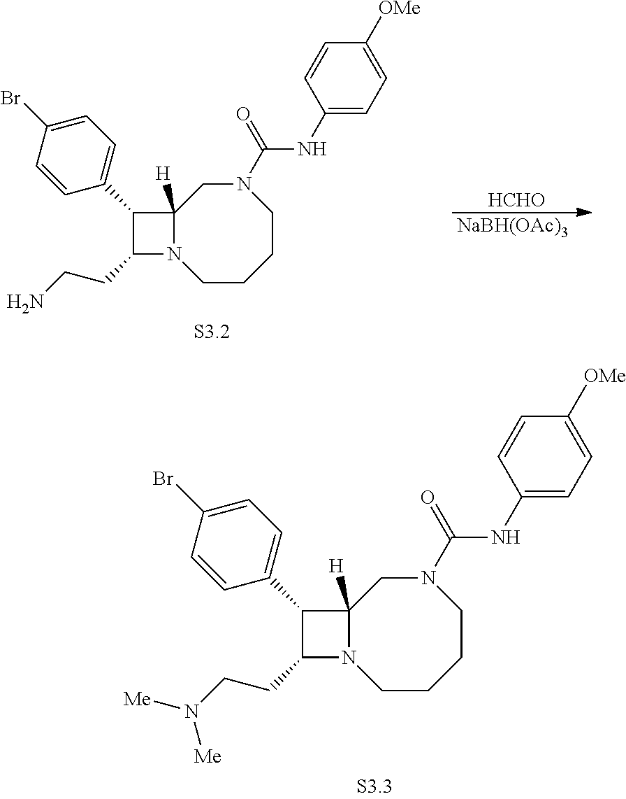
C1(C2=CC=C(Br)C=C2)C(CCN)N2C1([H])CN(C(=O)NC1=CC=C([OMe])C=C1)CCCC2.[HCHO].[NaBH(OAc)3].C1(C2=CC=C(Br)C=C2)C(CCN([Me])[Me])N2C1([H])CN(C(=O)NC1=CC=C([OMe])C=C1)CCCC2
